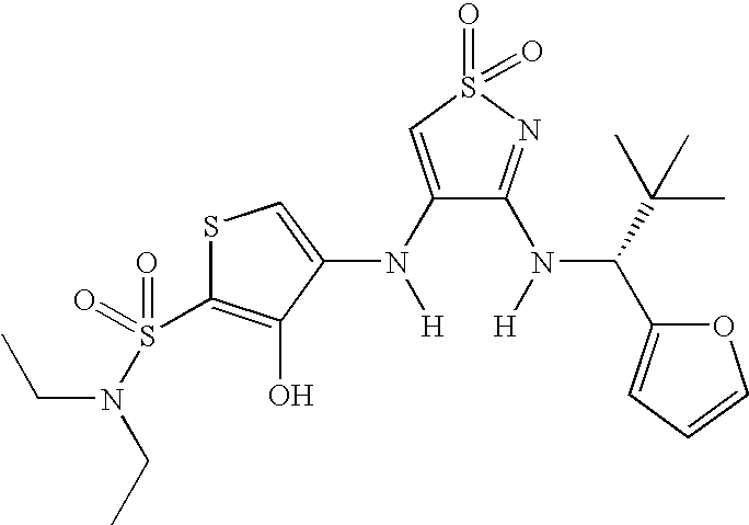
C1(N([H])C2=CSC(S(=O)(=O)N(CC)CC)=C2O)=CS(=O)(=O)N=C1N([H])C(C(C)(C)C)C1=CC=CO1
